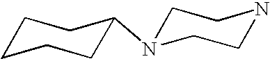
C1CCCC(N2CCNCC2)C1
